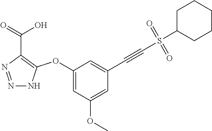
C1(OC2=C(C(=O)O)N=NN2)=CC(OC)=CC(C#CS(C2CCCCC2)(=O)=O)=C1
